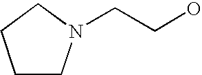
C1CN(CCO)CC1
